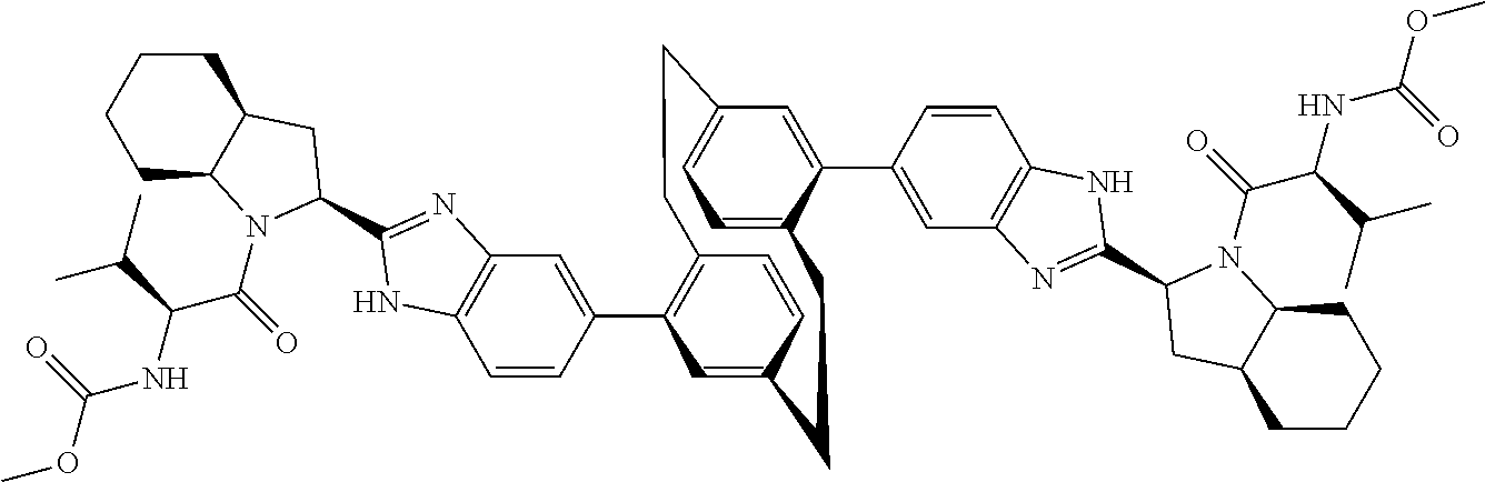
C1=CC(C2=C3C=CC(=C2)CCC2=CC=C(C=C2C2=CC4=C(C=C2)NC(C2N(C(C(NC(OC)=O)C(C)C)=O)C5CCCCC5C2)=N4)CC3)=CC2=C1NC(C1N(C(C(NC(OC)=O)C(C)C)=O)C3CCCCC3C1)=N2
